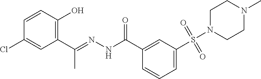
C(C1=CC(S(N2CCN(C)CC2)(=O)=O)=CC=C1)(NN=C(C1=C(O)C=CC(Cl)=C1)C)=O
